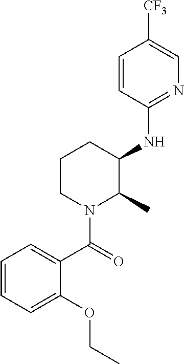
C1=CC(NC2CCCN(C(=O)C3=CC=CC=C3OCC)C2C)=NC=C1[CF3]
